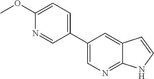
C1(OC)=CC=C(C2=CN=C3C(=C2)C=CN3)C=N1
